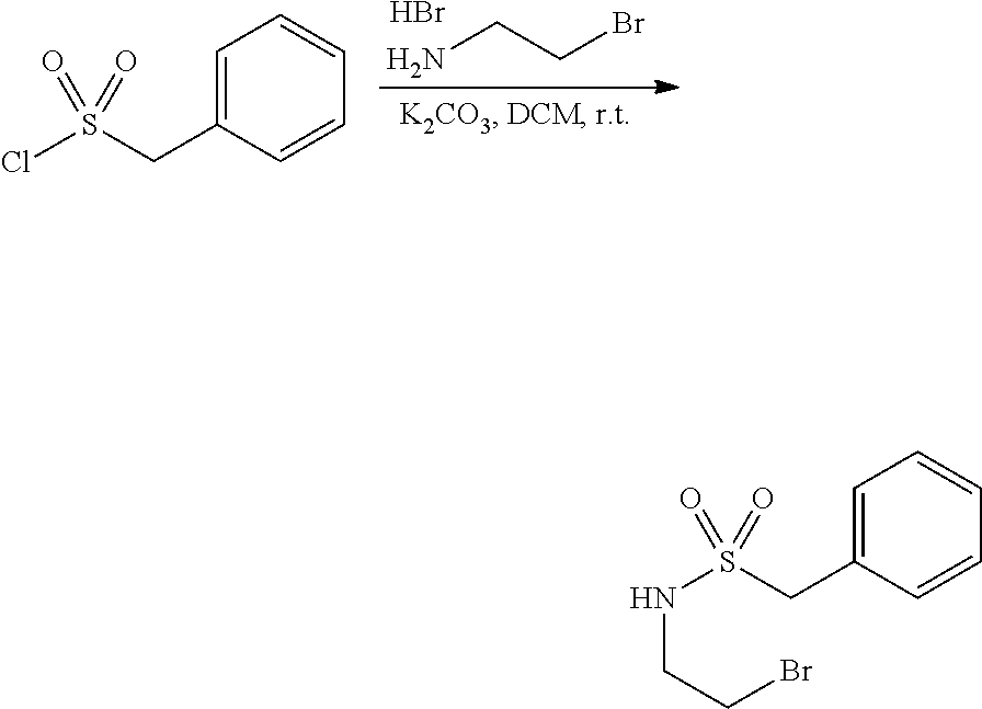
NCCBr.Br.C1=C(CS(Cl)(=O)=O)C=CC=C1.C1=C(CS(NCCBr)(=O)=O)C=CC=C1
